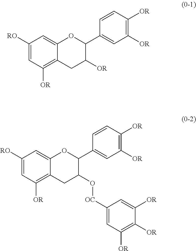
C1([RO])=CC([OR])=C2C(=C1)OC(C1=CC([OR])=C([OR])C=C1)C([OR])C2.C1([RO])=CC([OR])=C2C(=C1)OC(C1=CC([OR])=C([OR])C=C1)C(O[OC]C1=CC([OR])=C([OR])C([OR])=C1)C2
